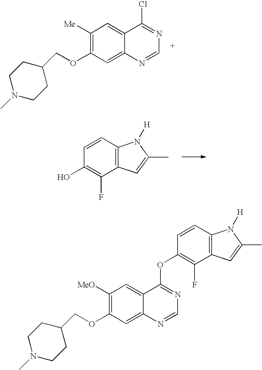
C1([Me])=C(OCC2CCN(C)CC2)C=C2C(=C1)C(Cl)=NC=N2.C1(O)=C(F)C2=C(C=C1)N([H])C(C)=C2.C1([MeO])=C(OCC2CCN(C)CC2)C=C2C(=C1)C(OC1=C(F)C3=C(C=C1)N([H])C(C)=C3)=NC=N2
